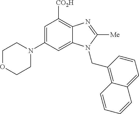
C1=C(N2CCOCC2)C=C2C(=C1[CO2H])N=C([Me])N2CC1=C2C(=CC=C1)C=CC=C2
